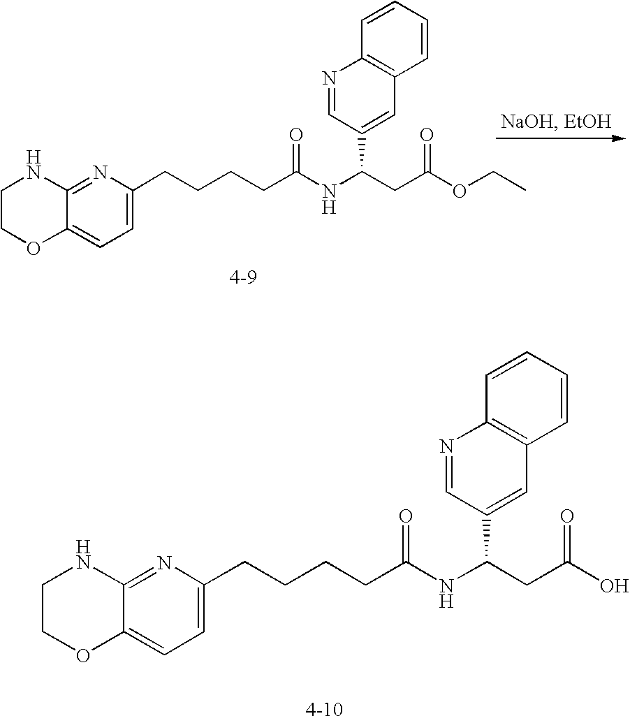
C12=NC(CCCCC(NC(CC(=O)OCC)C3=CC4=C(N=C3)C=CC=C4)=O)=CC=C1OCCN2.C12=NC(CCCCC(NC(CC(=O)O)C3=CC4=C(N=C3)C=CC=C4)=O)=CC=C1OCCN2
